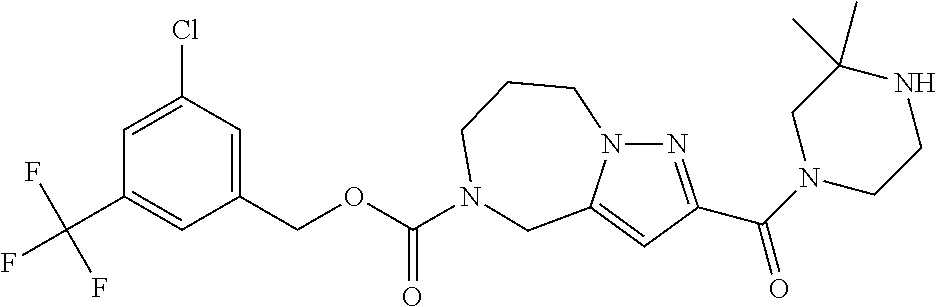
N1=C(C(=O)N2CCNC(C)(C)C2)C=C2N1CCCN(C(OCC1=CC(Cl)=CC(C(F)(F)F)=C1)=O)C2
